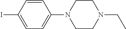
C1CN(C2=CC=C(I)C=C2)CCN1CC
